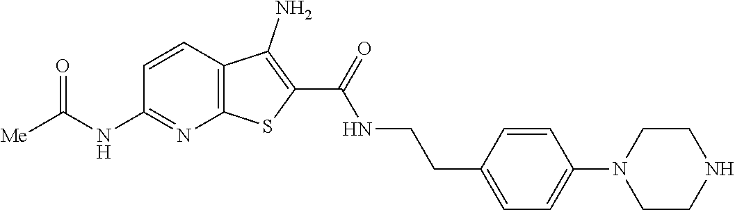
C1=CC2=C(N=C1NC([Me])=O)SC(C(=O)NCCC1=CC=C(N3CCNCC3)C=C1)=C2N
